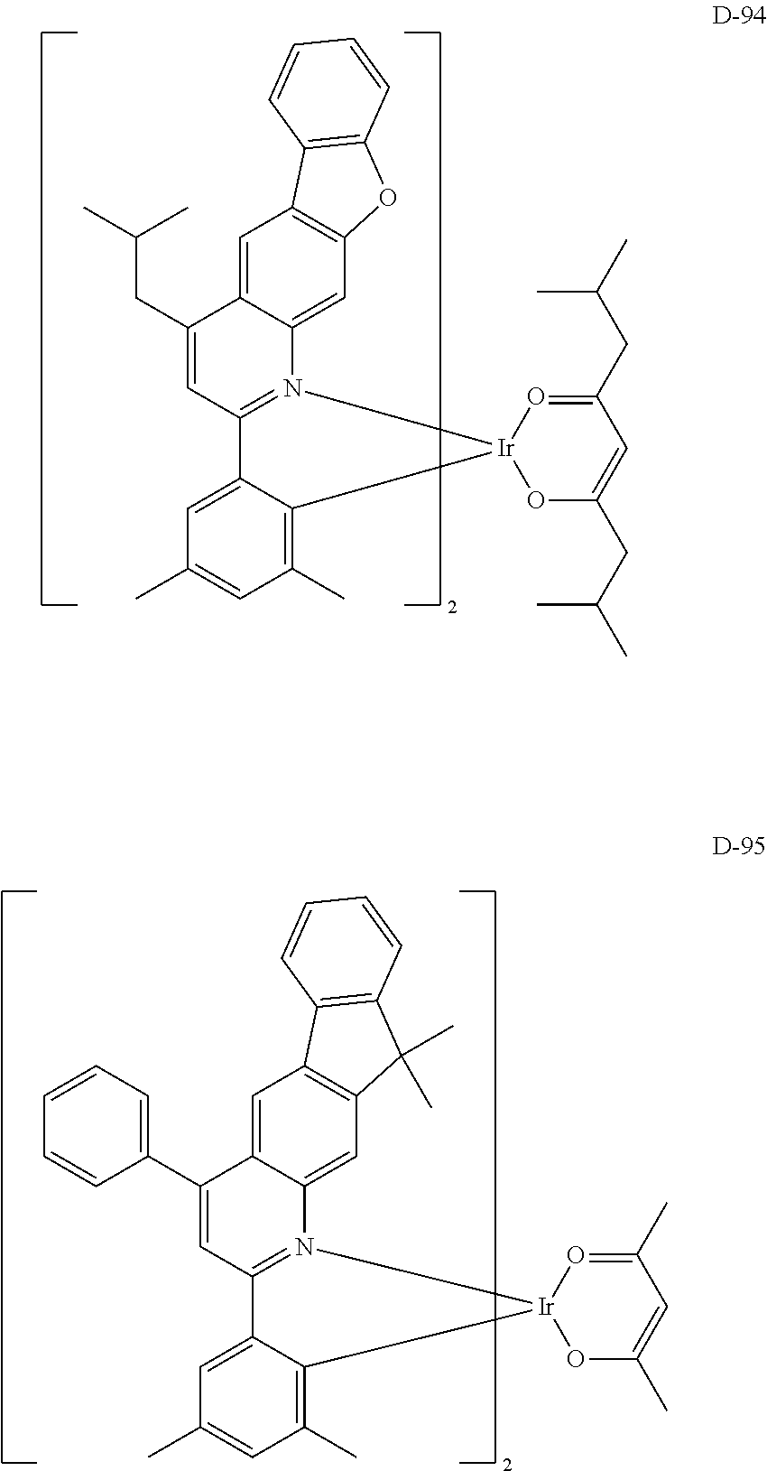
C1=C2C(=C(C)C=C1C)[Ir]1(N3=C2C=C(CC(C)C)C2=CC4=C(C=C32)OC2=C4C=CC=C2)OC(CC(C)C)=CC(CC(C)C)=O1.C1=C2C(=C(C)C=C1C)[Ir]1(N3=C2C=C(C2=CC=CC=C2)C2=CC4=C(C=C32)C(C)(C)C2=C4C=CC=C2)OC(C)=CC(C)=O1
